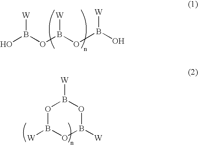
[W]B(OB(OB(O)[W])[W])O.O1B([W])OB([W])OB1[W]
